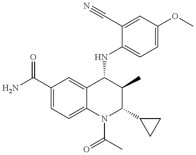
C1(C(=O)N)=CC=C2C(=C1)C(NC1=CC=C(OC)C=C1C#N)C(C)C(C1CC1)N2C(C)=O
